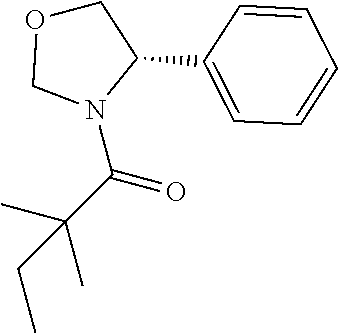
O1CN(C(C(C)(C)CC)=O)C(C2=CC=CC=C2)C1
